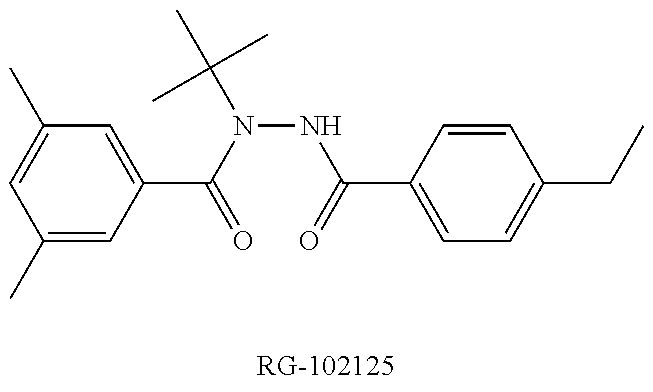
C1(C)=CC(C(=O)N(NC(=O)C2=CC=C(CC)C=C2)C(C)(C)C)=CC(C)=C1
